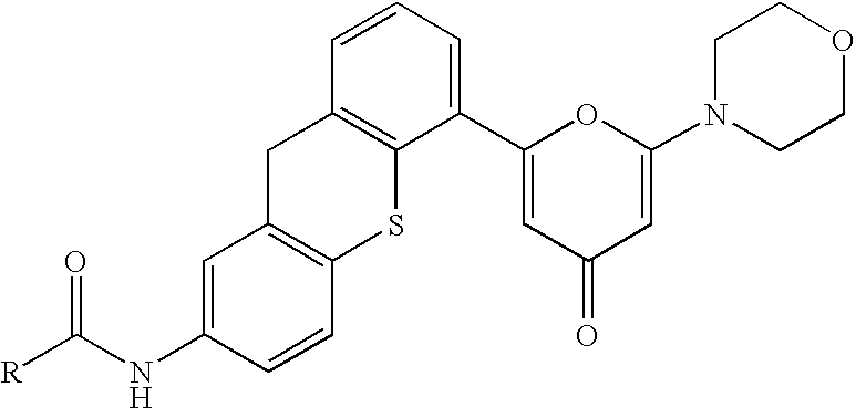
C1=C(NC([R])=O)C=CC2=C1CC1=C(S2)C(C2=CC(=O)C=C(N3CCOCC3)O2)=CC=C1
